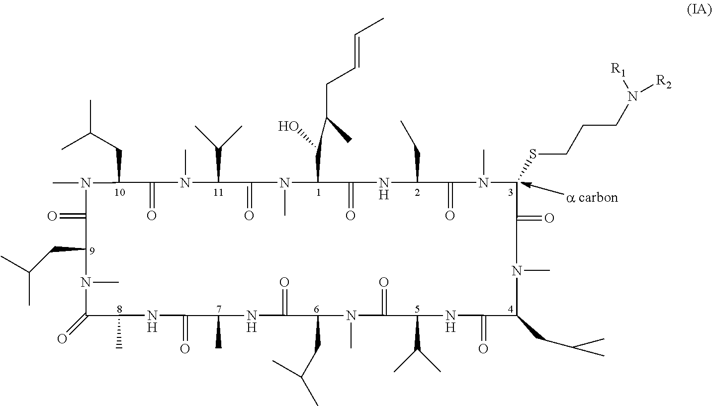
CN1C(=O)C(CC(C)C)N(C)C(=O)C(C)NC(=O)C(C)NC(=O)C(CC(C)C)N(C)C(=O)C(C(C)C)NC(=O)C(CC(C)C)N(C)C(=O)C(SCCCN([R2])[R1])N(C)C(=O)C(CC)NC(=O)C(C(C(C)CC=CC)O)N(C)C(=O)C(C(C)C)N(C)C(=O)C1CC(C)C
